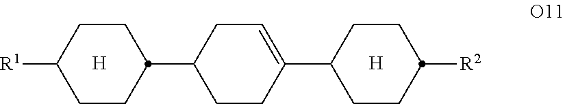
[H].[H].C1CC(C2CCC(C3CCC([R2])CC3)=CC2)CCC1[R1]
